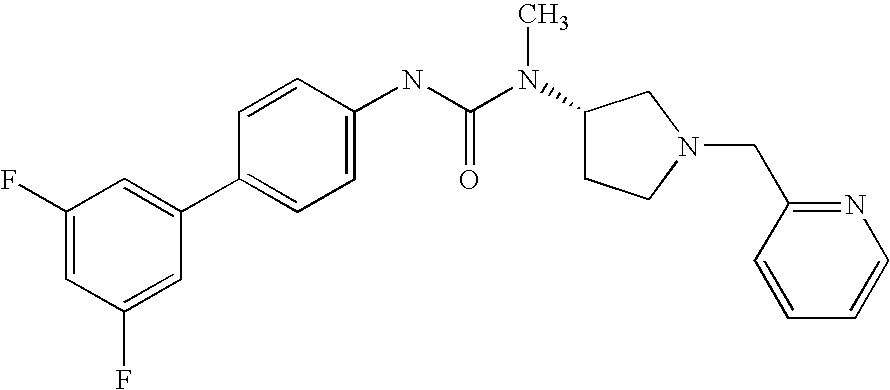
C1(F)=CC(F)=CC(C2=CC=C(NC(N(C3CCN(CC4=NC=CC=C4)C3)C)=O)C=C2)=C1
